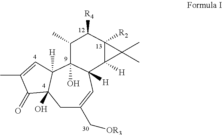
C1C(C[OR3])=CC2([H])C(O)(C3([H])C1(O)C(=O)C(C)=C3)C(C)C([R4])C1([R2])C2([H])C1(C)C
